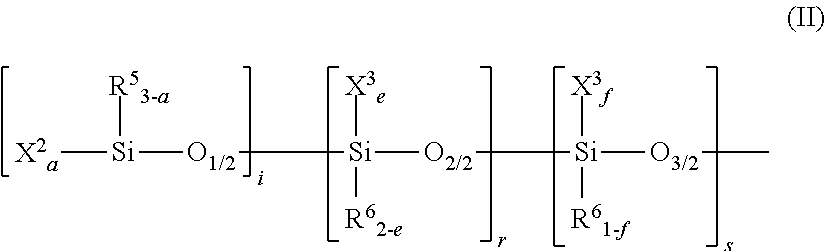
[X2a][Si]([R53-a])[O1/2][Si]([X3e])([R62-e])[O2/2][Si]([X3f])([R61-f])[O3/2]C
